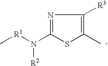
N1=C(N([R1]C)[R2])SC(C)=C1[R3]
